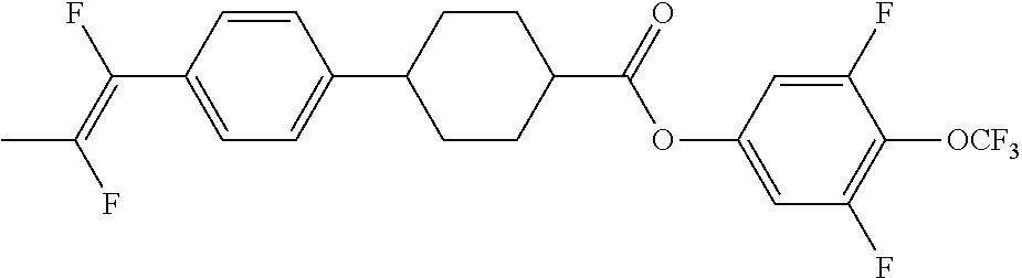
C(C1=CC=C(C2CCC(C(OC3=CC(F)=C([OCF3])C(F)=C3)=O)CC2)C=C1)(=C(F)C)F
